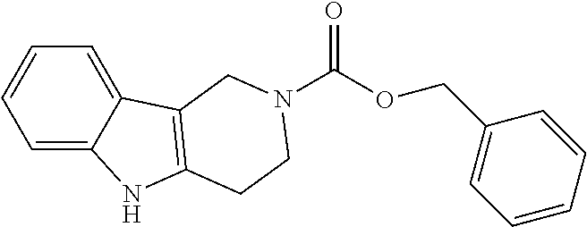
C1=C2C(=CC=C1)C1=C(N2)CCN(C(OCC2=CC=CC=C2)=O)C1
